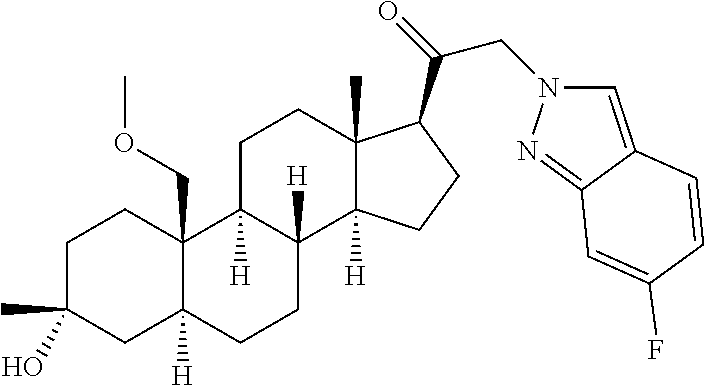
C1C(C)(O)CC2([H])C(COC)(C1)C1([H])C([H])(CC2)C2([H])C(C)(CC1)C(C(CN1C=C3C(=N1)C=C(F)C=C3)=O)CC2
